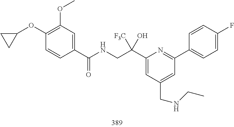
C1(C(NCC(C2=CC(CNCC)=CC(C3=CC=C(F)C=C3)=N2)(O)[F3C])=O)=CC(OC)=C(OC2CC2)C=C1
